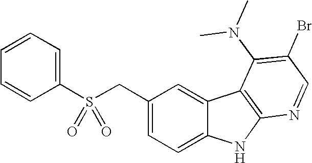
C1(CS(C2=CC=CC=C2)(=O)=O)=CC=C2C(=C1)C1=C(N2)N=CC(Br)=C1N(C)C
